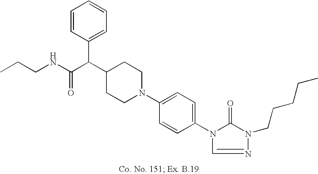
C1(C(C(NCCC)=O)C2=CC=CC=C2)CCN(C2=CC=C(N3C(=O)N(CCCCC)N=C3)C=C2)CC1
